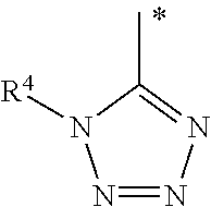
N1=NN=C(C)N1[R4]
